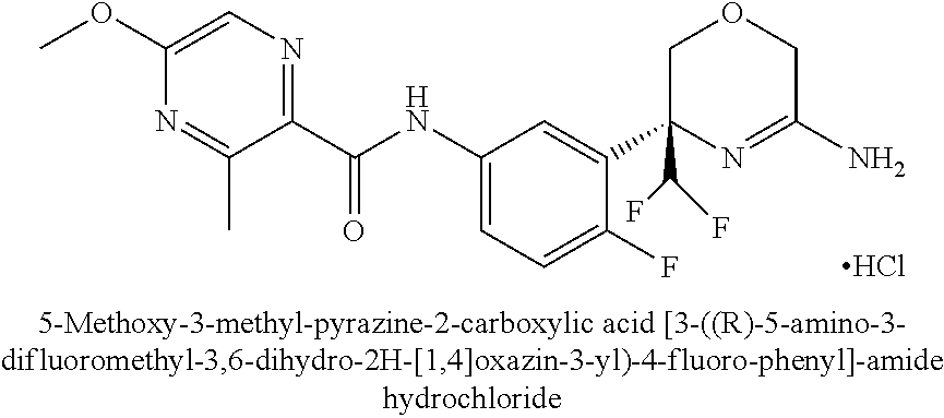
C1(OC)=CN=C(C(NC2=CC=C(F)C(C3(C(F)F)N=C(N)COC3)=C2)=O)C(C)=N1.Cl
